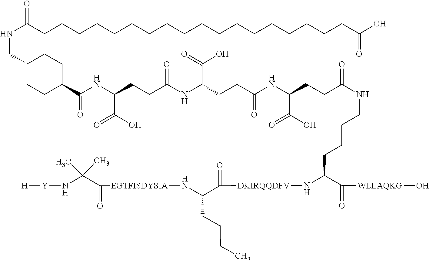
[Y](NC(C(=O)[EGTFISDYSIA]NC(C(=O)[DKIRQQDFV]NC(C(=O)[WLLAQKG]O)CCCCNC(CCC(C(=O)O)NC(CCC(NC(CCC(C(=O)O)NC(C1CCC(CNC(CCCCCCCCCCCCCCCCCCC(O)=O)=O)CC1)=O)=O)C(=O)O)=O)=O)CCCC)(C)C)[H]
